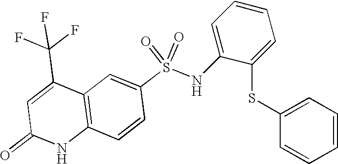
C1(S(NC2=CC=CC=C2SC2=CC=CC=C2)(=O)=O)=CC2=C(C=C1)NC(=O)C=C2C(F)(F)F
